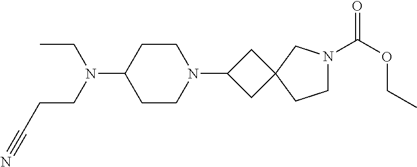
C1CN(C2CC3(C2)CCN(C(OCC)=O)C3)CCC1N(CC)CCC#N
